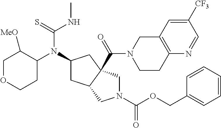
C1OCCC(N(C2CC3C(C(N4CCC5=C(C4)C=C([CF3])C=N5)=O)(C2)CN(C(OCC2=CC=CC=C2)=O)C3)C(=S)NC)C1[MeO]
